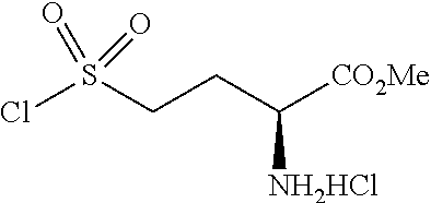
ClS(CCC([CO2Me])[NH2HCl])(=O)=O
